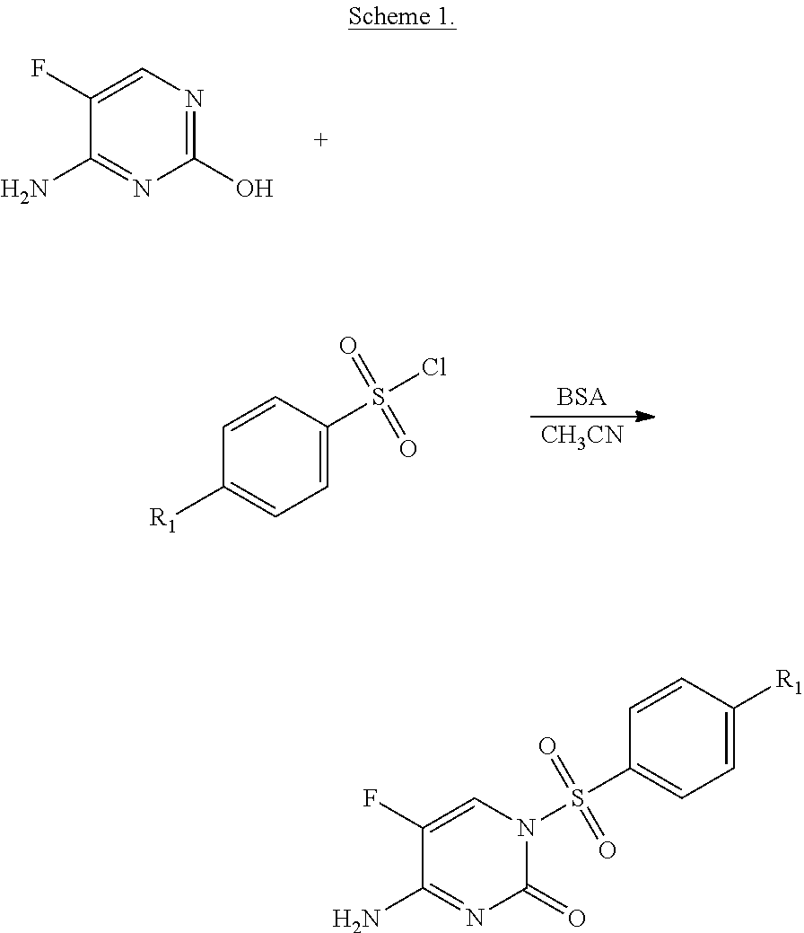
C1(O)=NC=C(F)C(N)=N1.C1=C(S(=O)(=O)Cl)C=CC([R1])=C1.[BSA].[CH3CN].C1(=O)N=C(N)C(F)=CN1S(=O)(=O)C1=CC=C([R1])C=C1
